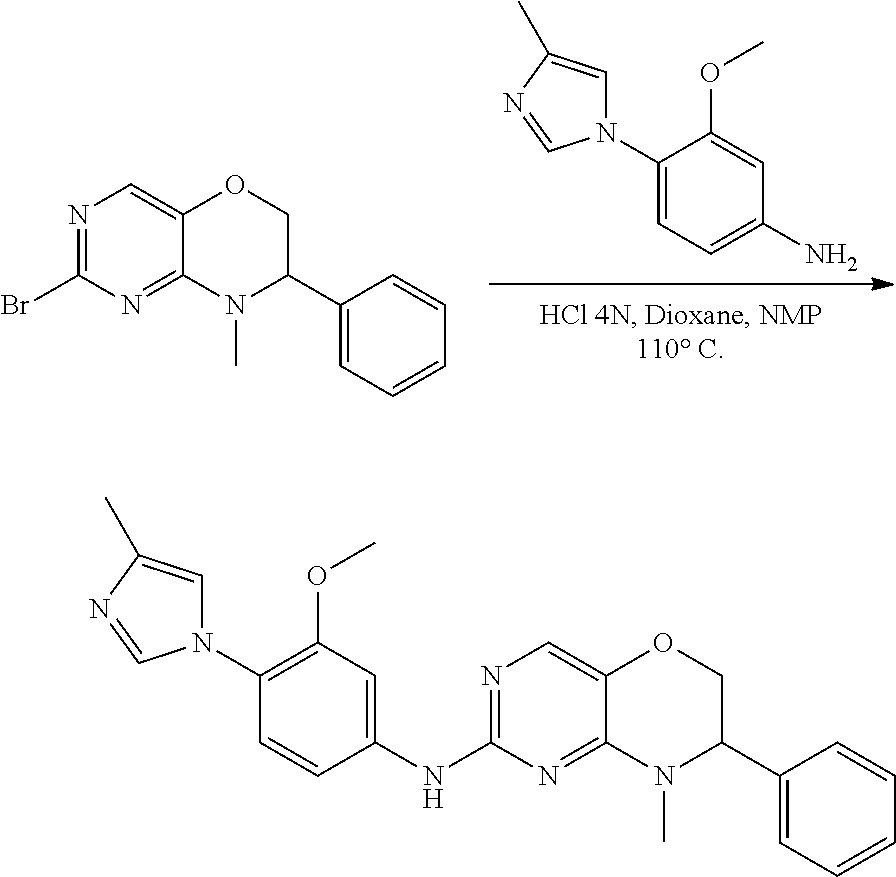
NC1=CC=C(N2C=C(C)N=C2)C(OC)=C1.N1=C(Br)N=C2C(=C1)OCC(C1=CC=CC=C1)N2C.N1=C(NC2=CC(OC)=C(N3C=C(C)N=C3)C=C2)N=C2C(=C1)OCC(C1=CC=CC=C1)N2C
